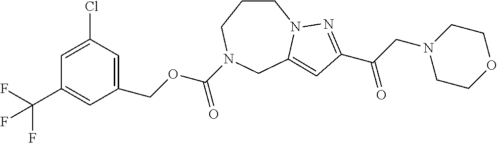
C1CCN(C(OCC2=CC(Cl)=CC(C(F)(F)F)=C2)=O)CC2=CC(C(CN3CCOCC3)=O)=NN12
